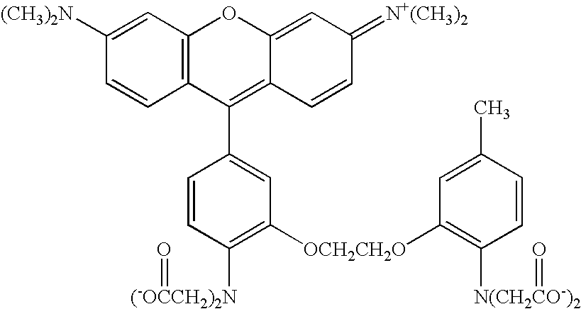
C1([(CH3)2N])=CC2=C(C=C1)C(C1=CC([OCH2CH2O]C3=C([N(CH2CO-)2]=O)C=CC(C)=C3)=C([(-OCCH2)2N]=O)C=C1)=C1C(=CC(=[N+(CH3)2])C=C1)O2
